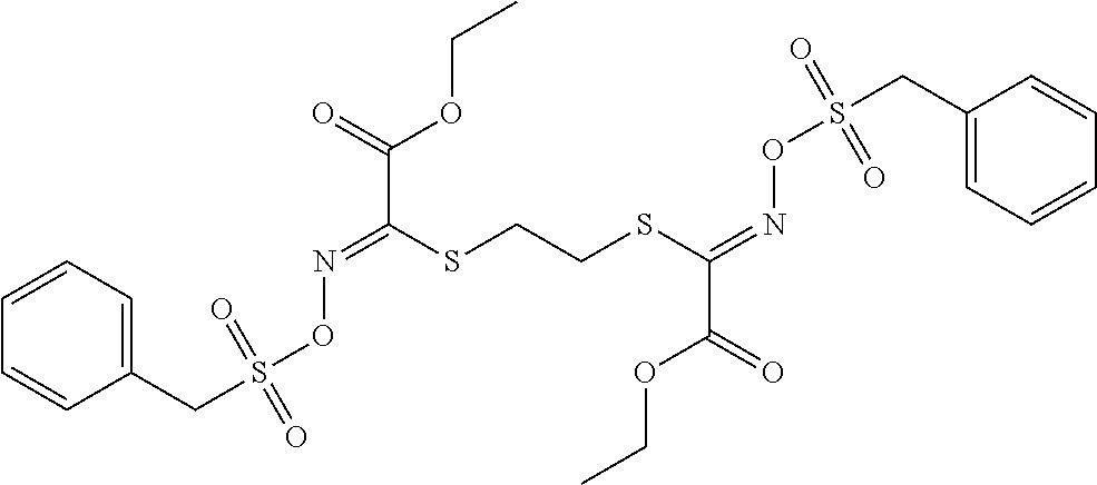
C1=CC=C(CS(ON=C(C(OCC)=O)SCCSC(=NOS(CC2=CC=CC=C2)(=O)=O)C(=O)OCC)(=O)=O)C=C1
